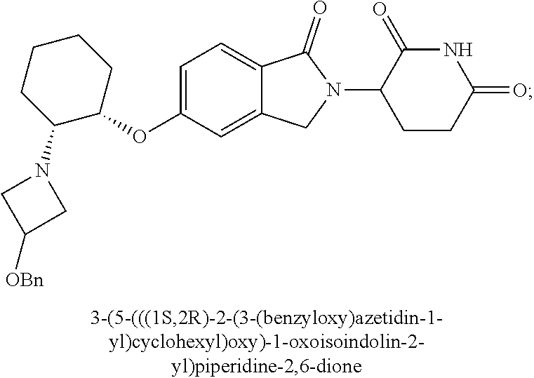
C1=C(OC2CCCCC2N2CC([OBn])C2)C=C2C(=C1)C(=O)N(C1CCC(=O)NC1=O)C2
